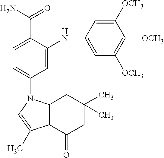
C12=C(C(=O)CC(C)(C)C1)C(C)=CN2C1=CC=C(C(=O)N)C(NC2=CC([OCH3])=C([OCH3])C([OCH3])=C2)=C1
